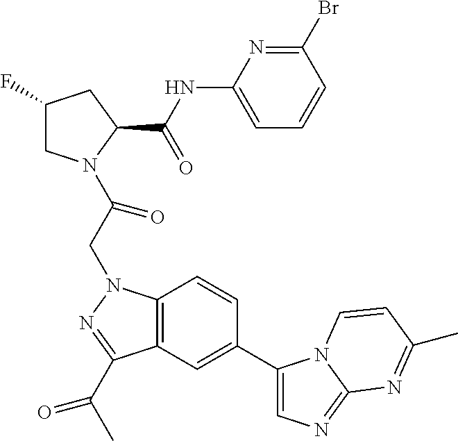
C1(F)CN(C(CN2C3=C(C(C(C)=O)=N2)C=C(C2=CN=C4N2C=CC(C)=N4)C=C3)=O)C(C(NC2=CC=CC(Br)=N2)=O)C1
